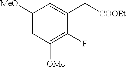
C1([MeO])=CC([OMe])=C(F)C(C[COOEt])=C1
